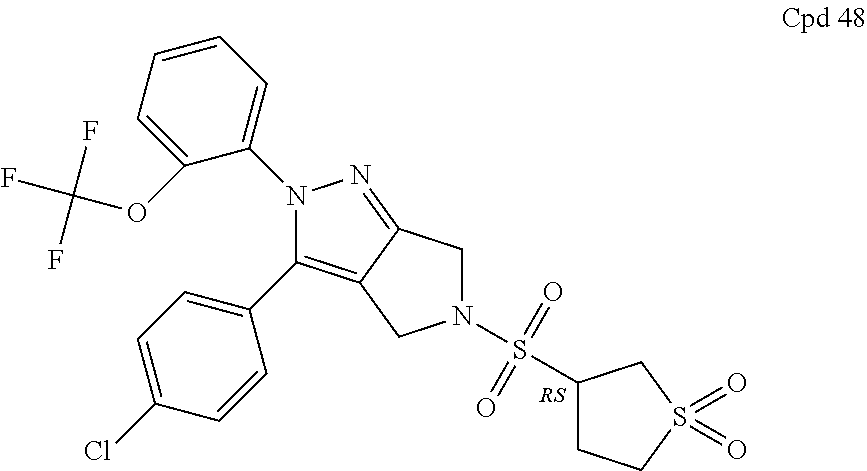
N1(C2=CC=CC=C2OC(F)(F)F)C(C2=CC=C(Cl)C=C2)=C2C(=N1)CN(S(C1CCS(=O)(=O)C1)(=O)=O)C2
